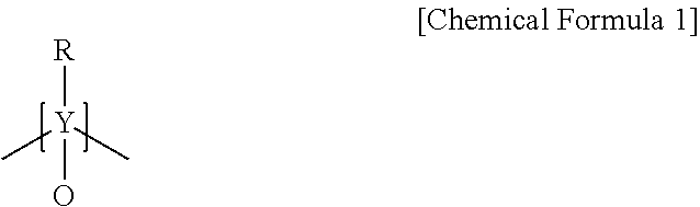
C[Y](C)([R])O
